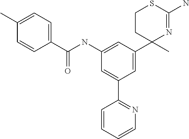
C(NC1=CC(C2(C)N=C(N)SCC2)=CC(C2=NC=CC=C2)=C1)(=O)C1=CC=C(C)C=C1
